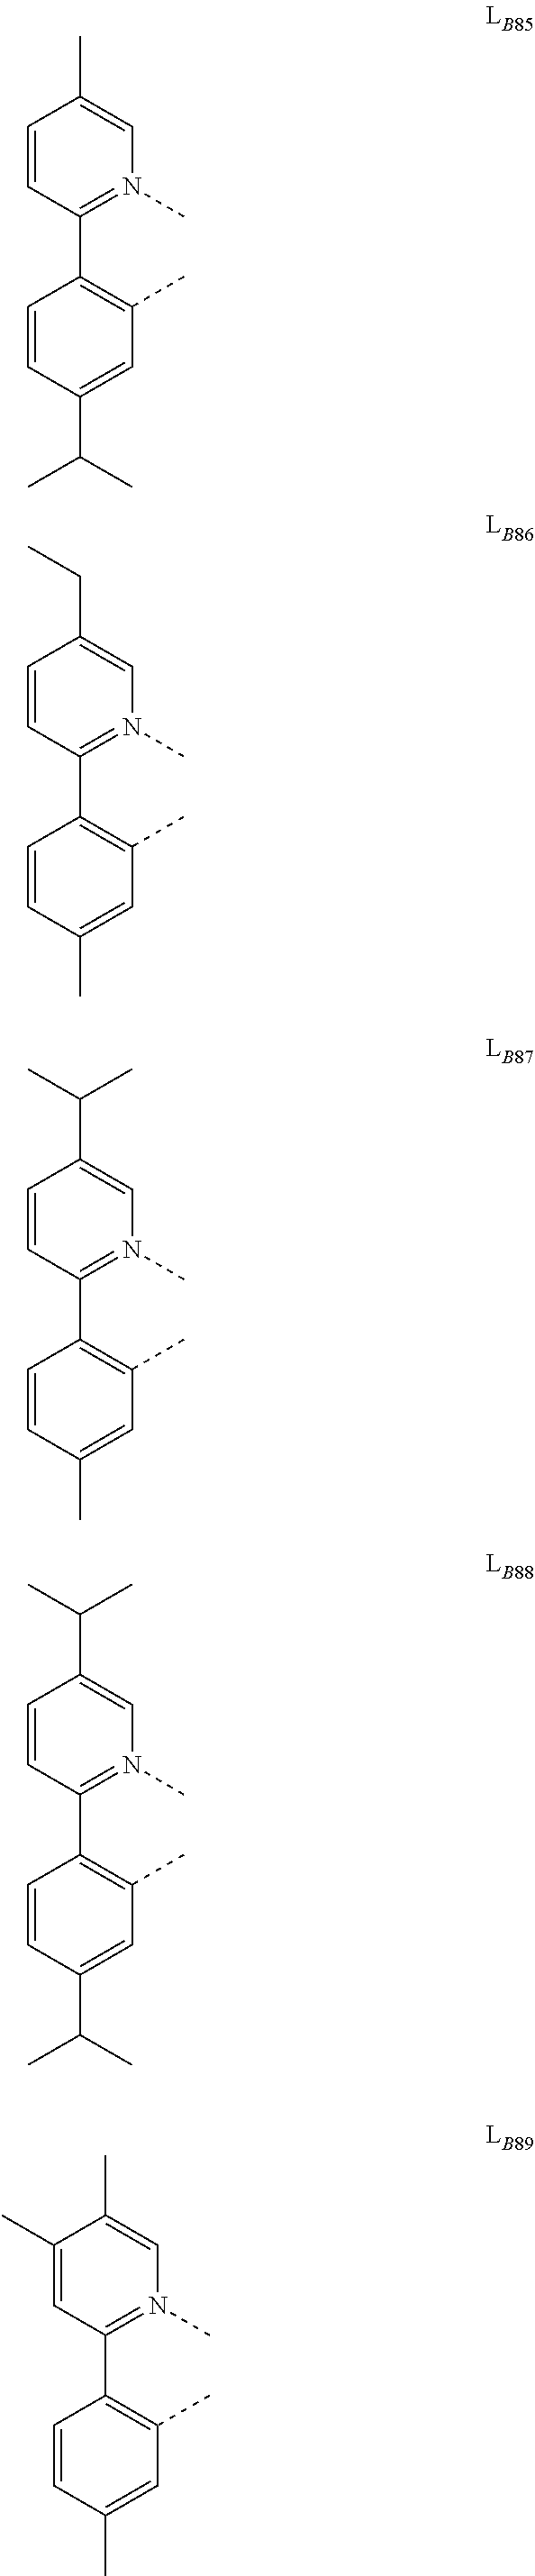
C1=CC(C2=C(C)C=C(C(C)C)C=C2)=N(C)C=C1C.C1=CC(C2=C(C)C=C(C)C=C2)=N(C)C=C1CC.C1=CC(C2=C(C)C=C(C)C=C2)=N(C)C=C1C(C)C.C1=CC(C2=C(C)C=C(C(C)C)C=C2)=N(C)C=C1C(C)C.C1(C)=CC(C2=C(C)C=C(C)C=C2)=N(C)C=C1C
